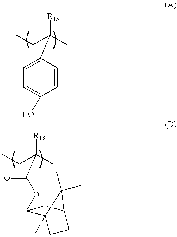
C(C(C)([R15])C1=CC=C(O)C=C1)C.C(C(C)([R16])C(OC1C2(C)CCC(C2(C)C)C1)=O)C
